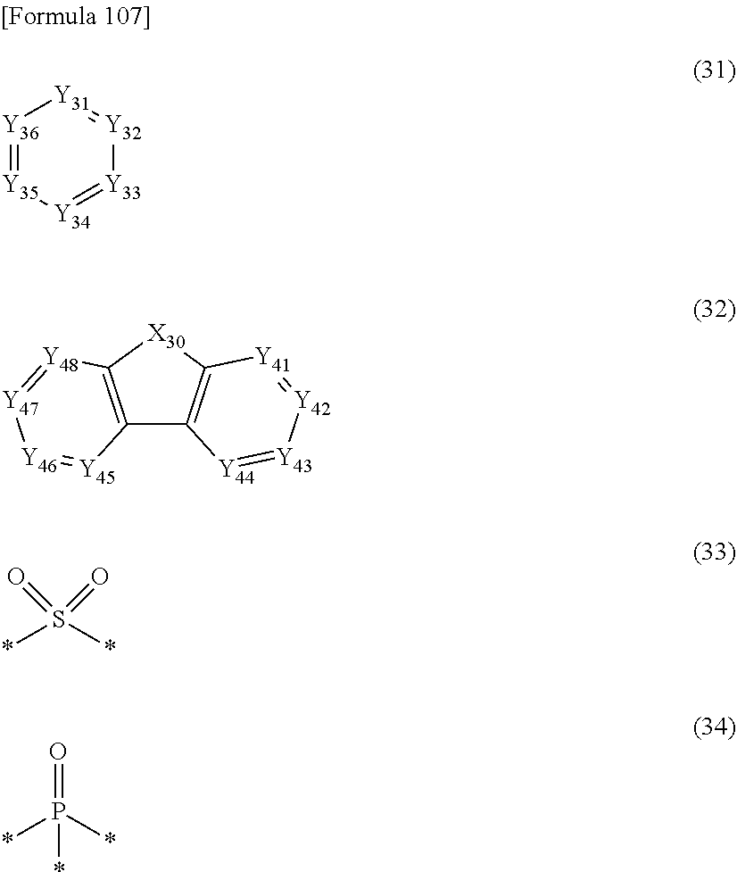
[Y36]1=[Y35][Y34]=[Y33][Y32]=[Y31]1.C12=C([X30]C3=C1[Y44]=[Y43][Y42]=[Y41]3)[Y48]=[Y47][Y46]=[Y45]2.*S(*)(=O)=O.O=P(*)(*)*
